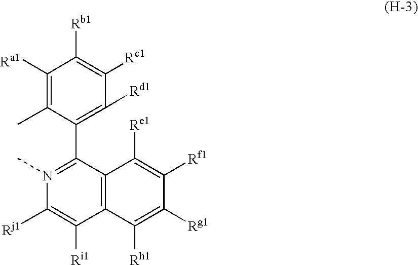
C1([Ra1])=C(C)C(C2=N(C)C([Rj1])=C([Ri1])C3=C2C([Re1])=C([Rf1])C([Rg1])=C3[Rh1])=C([Rd1])C([Rc1])=C1[Rb1]
